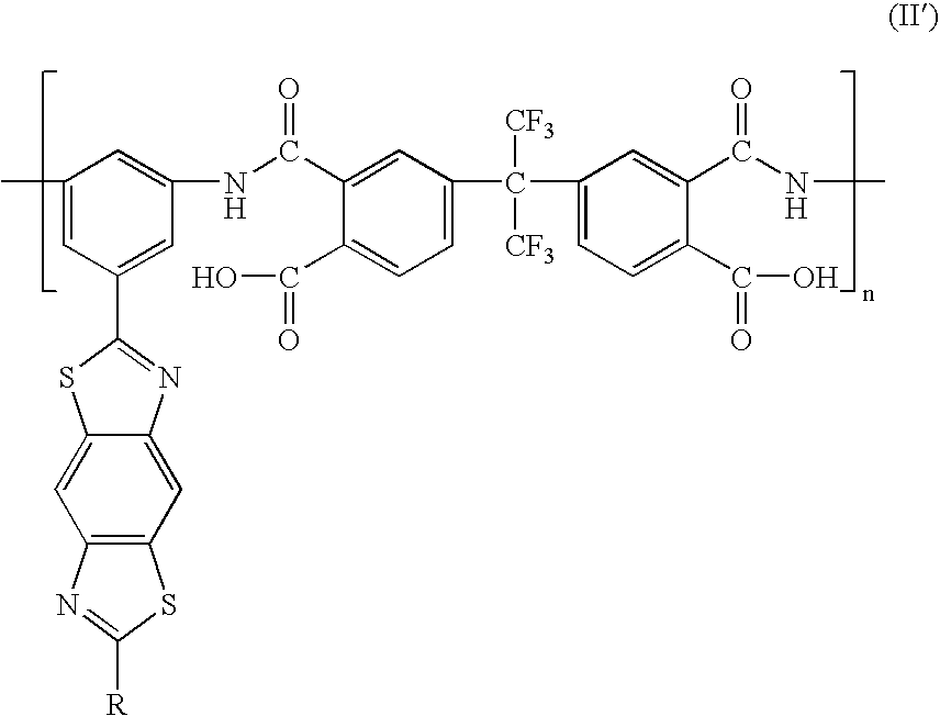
C1=C(C(=O)NC2=CC(C)=CC(C3=NC4=CC5=C(C=C4S3)N=C([R])S5)=C2)C(C(=O)O)=CC=C1C([CF3])([CF3])C1=CC=C(C(=O)O)C(C(NC)=O)=C1
